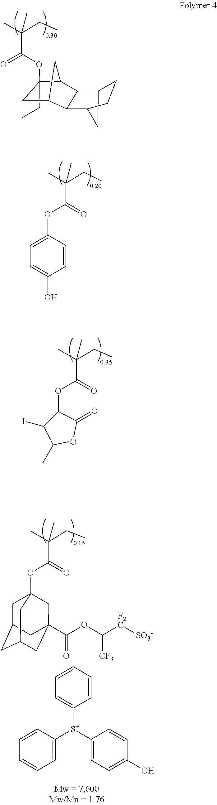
C(C(=O)OC1C(I)C(C)OC1=O)(C)(CC)C.C(C(=O)OC1=CC=C(O)C=C1)(C)(CC)C.C(C(=O)OC12CC3CC(CC(C(OC([F2C][SO3-])[CF3])=O)(C1)C3)C2)(C)(CC)C.C1=CC=CC=C1[S+](C1=CC=CC=C1)C1=CC=C(O)C=C1.C12CC(C3C4CC(CC)(OC(C(C)(CC)C)=O)C(C13)C4)CC2
